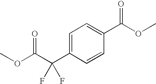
C1=C(C(C(OC)=O)(F)F)C=CC(C(OC)=O)=C1
